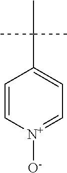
C1=C[N+]([O-])=CC=C1C(C)(C)C
